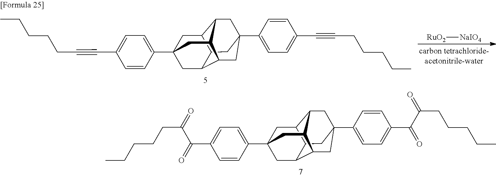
C1C2C3C4CC1(C1=CC=C(C(=O)C(=O)CCCCC)C=C1)CC1C4CC(C4=CC=C(C(C(=O)CCCCC)=O)C=C4)(CC21)C3.[RuO2][NaIO4].C1C2C3C4CC1(C1=CC=C(C#CCCCCC)C=C1)CC1C4CC(C4=CC=C(C#CCCCCC)C=C4)(CC21)C3
